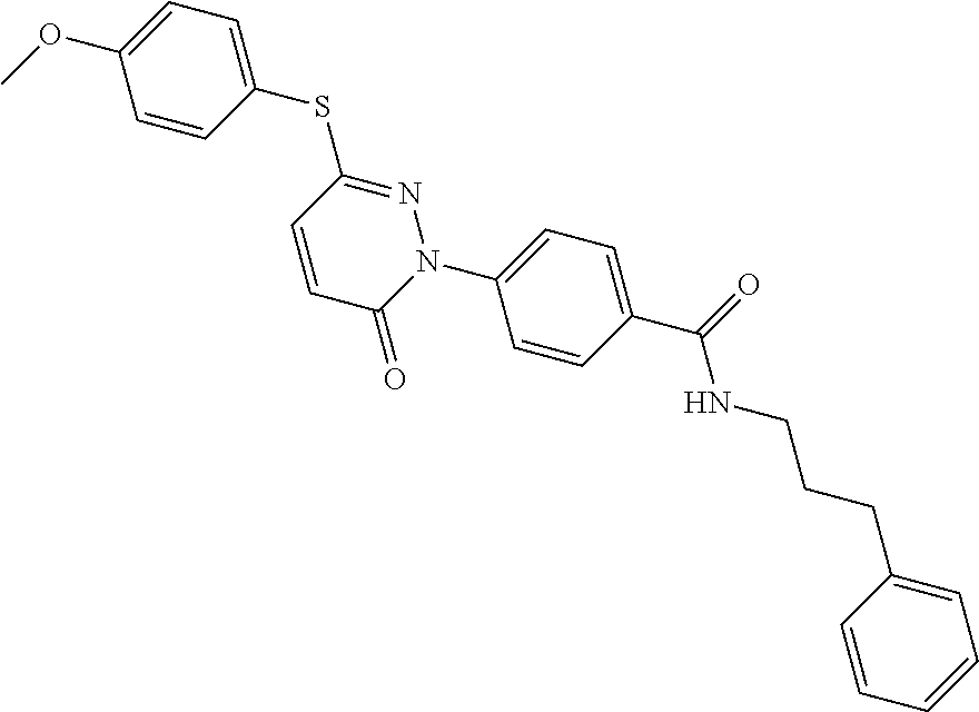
C1=C(SC2=NN(C3=CC=C(C(=O)NCCCC4=CC=CC=C4)C=C3)C(=O)C=C2)C=CC(OC)=C1
